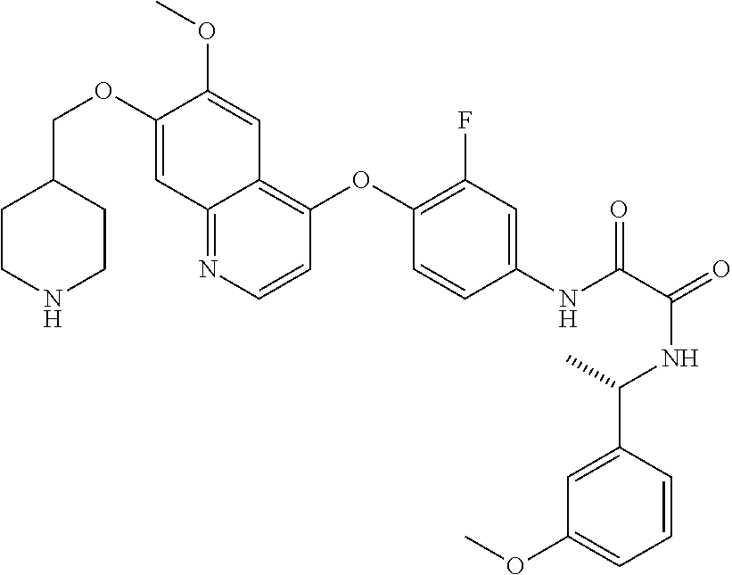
C1CNCCC1COC1=CC2=NC=CC(OC3=C(F)C=C(NC(=O)C(NC(C4=CC(OC)=CC=C4)C)=O)C=C3)=C2C=C1OC
